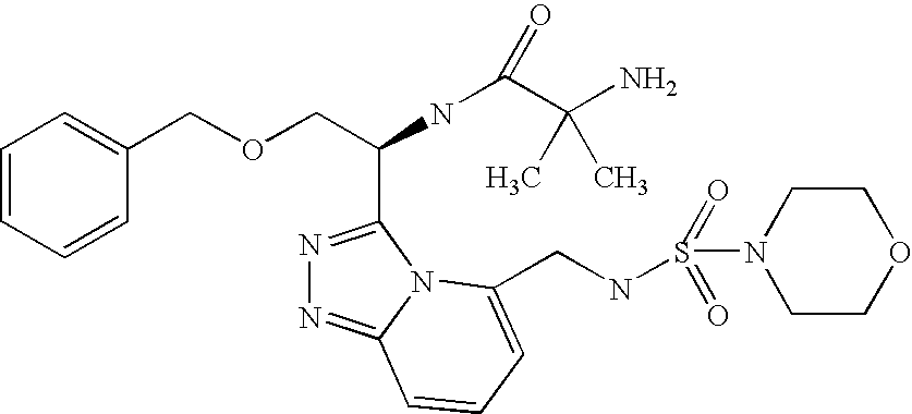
C1=CC=CC(COCC(C2=NN=C3N2C(CNS(N2CCOCC2)(=O)=O)=CC=C3)NC(C(N)(C)C)=O)=C1
